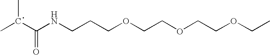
CC(C(NCCCOCCOCCOCC)=O)C
